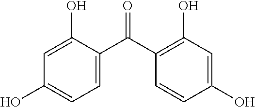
C1(O)=CC(O)=CC=C1C(C1=C(O)C=C(O)C=C1)=O
